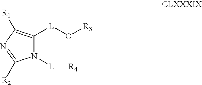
N1([L][R4])C([L]O[R3])=C([R1])N=C1[R2]
